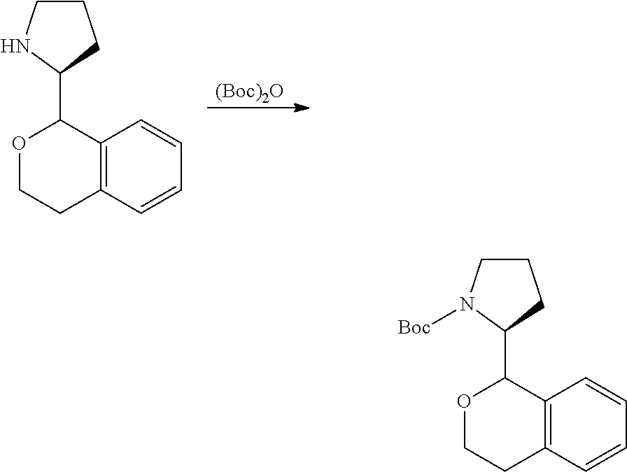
[(Boc)2O].C12=C(C=CC=C1)CCOC2C1CCCN1.C12=C(C=CC=C1)CCOC2C1CCCN1[Boc]
